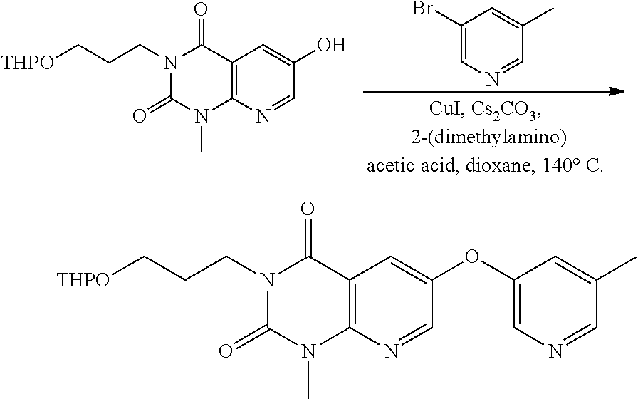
C12=C(N=CC(O)=C1)N(C)C(=O)N(CCC[THPO])C2=O.C1(Br)=CN=CC(C)=C1.C12=C(N=CC(OC3=CN=CC(C)=C3)=C1)N(C)C(=O)N(CCC[THPO])C2=O
